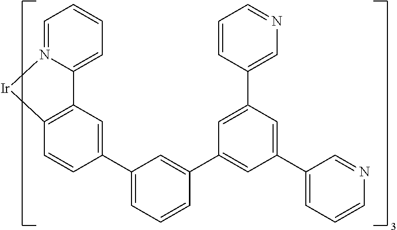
C12=CC=CC=N1[Ir]C1=C2C=C(C2=CC=CC(C3=CC(C4=CC=CN=C4)=CC(C4=CN=CC=C4)=C3)=C2)C=C1
